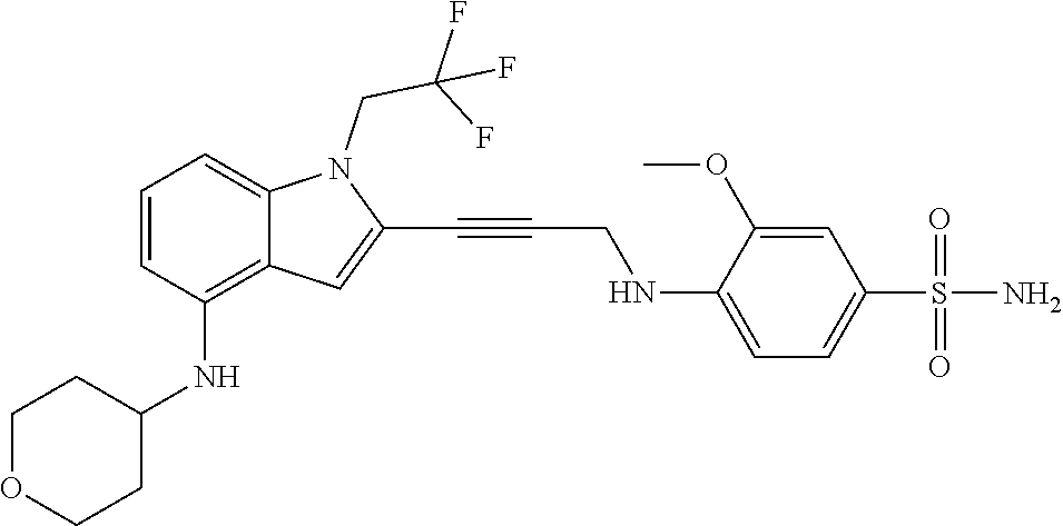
C1=C(NCC#CC2=CC3=C(NC4CCOCC4)C=CC=C3N2CC(F)(F)F)C(OC)=CC(S(N)(=O)=O)=C1
